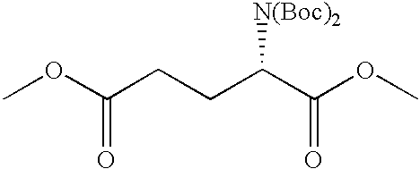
C(CCC(C(OC)=O)[N(Boc)2])(OC)=O
